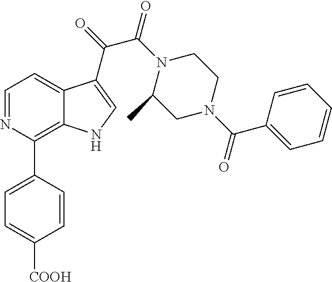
C1(C2=C3C(=CC=N2)C(C(=O)C(N2C(C)CN(C(C4=CC=CC=C4)=O)CC2)=O)=CN3)=CC=C([COOH])C=C1
